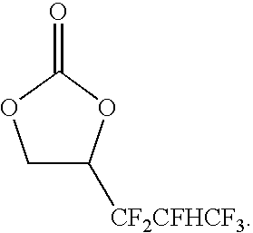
C1C([CF2CFHCF3])OC(=O)O1
